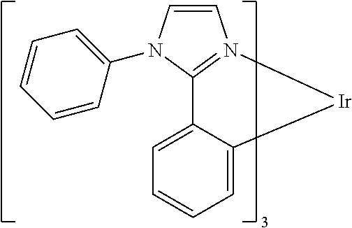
C12=CC=CC=C1[Ir]N1=C2N(C2=CC=CC=C2)C=C1
